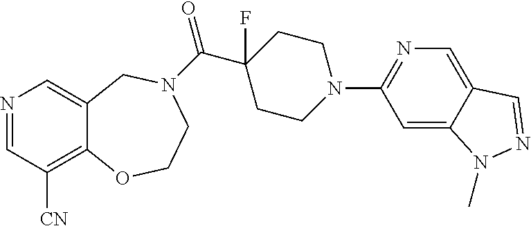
N1=CC([CN])=C2C(=C1)CN(C(=O)C1(F)CCN(C3=NC=C4C(=C3)N(C)N=C4)CC1)CCO2
